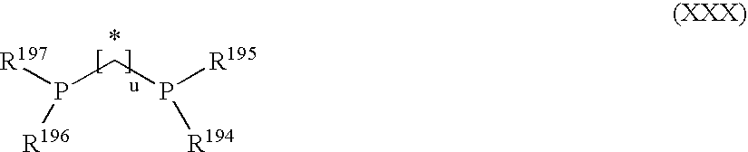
[R197]P(CP([R195])[R194])[R196]
